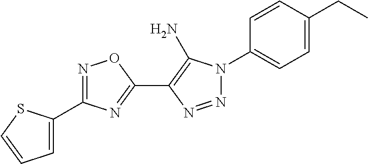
C1(C2=NOC(C3=C(N)N(C4=CC=C(CC)C=C4)N=N3)=N2)=CC=CS1
